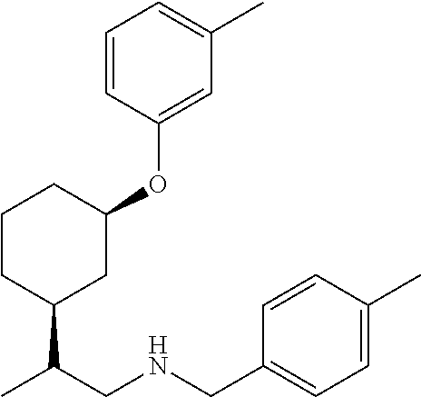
C1CC(C(C)CNCC2=CC=C(C)C=C2)CC(OC2=CC(C)=CC=C2)C1
